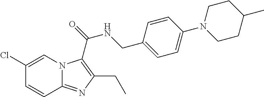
C1(Cl)=CN2C(=NC(CC)=C2C(=O)NCC2=CC=C(N3CCC(C)CC3)C=C2)C=C1
